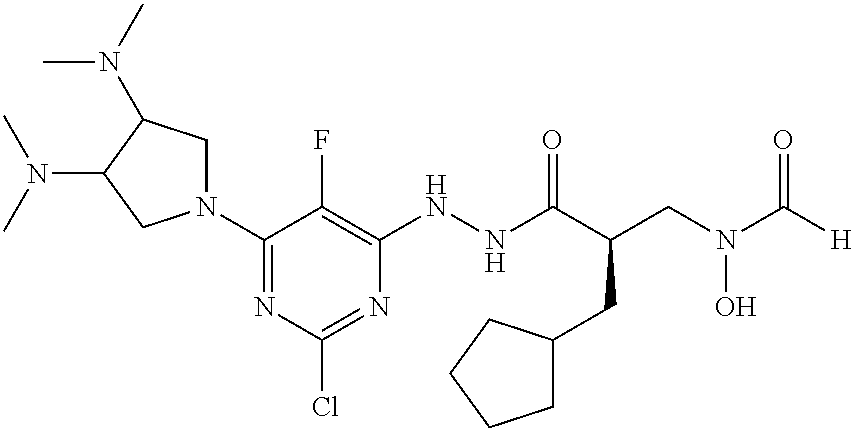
C1(N2CC(N(C)C)C(N(C)C)C2)=NC(Cl)=NC(NNC(C(CN(C([H])=O)O)CC2CCCC2)=O)=C1F
